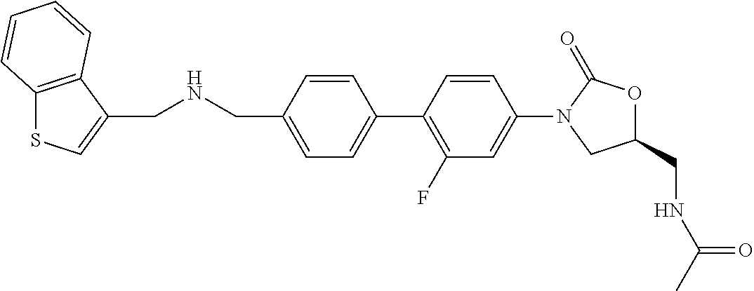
C1(CNC(=O)C)OC(=O)N(C2=CC(F)=C(C3=CC=C(CNCC4=CSC5=C4C=CC=C5)C=C3)C=C2)C1
